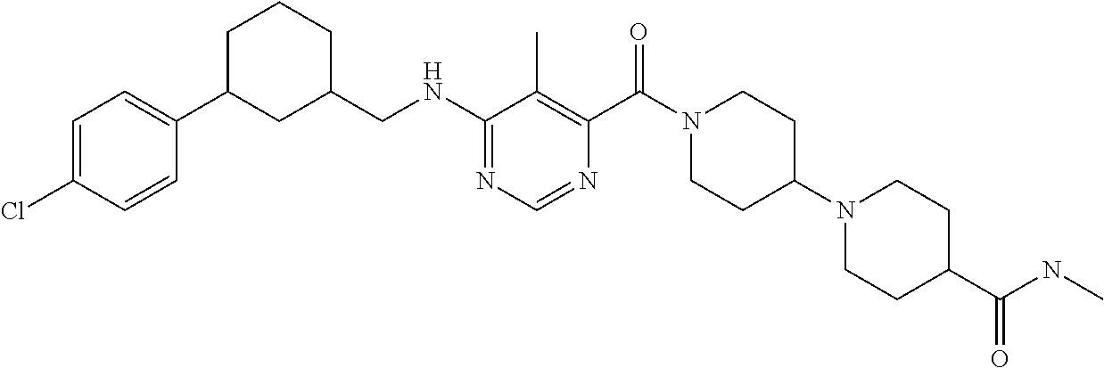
C1(NCC2CCCC(C3=CC=C(Cl)C=C3)C2)=NC=NC(C(N2CCC(N3CCC(C(=O)NC)CC3)CC2)=O)=C1C
